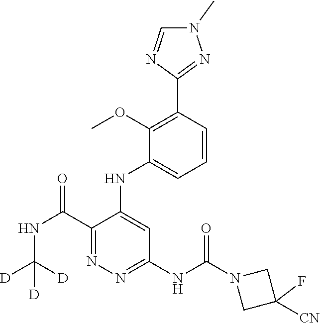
C1(C(NC([D])([D])[D])=O)=NN=C(NC(N2CC([CN])(F)C2)=O)C=C1NC1=CC=CC(C2=NN(C)C=N2)=C1OC
